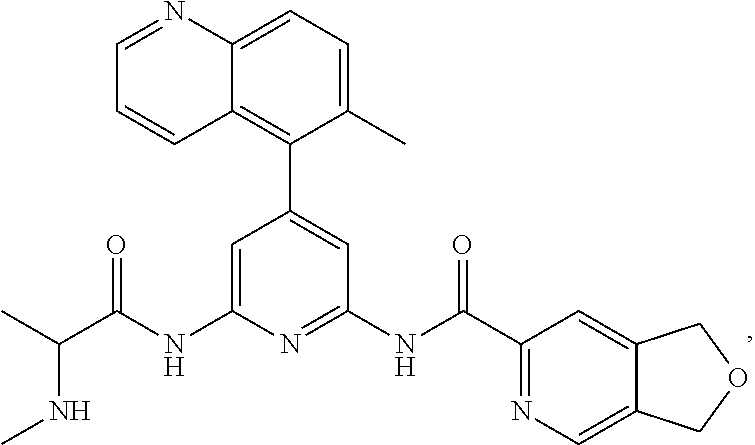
C1=C(NC(C(C)NC)=O)N=C(NC(=O)C2=NC=C3C(=C2)COC3)C=C1C1=C2C(=CC=C1C)N=CC=C2
